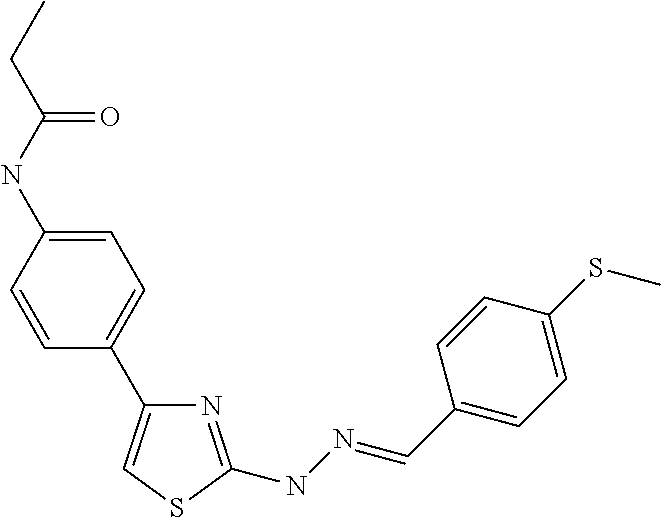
C1=C(NC(CC)=O)C=CC(C2=CSC(NN=CC3=CC=C(SC)C=C3)=N2)=C1
